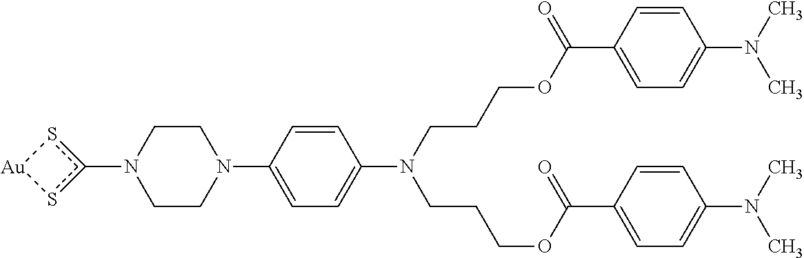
C1CN(C2=CC=C(N(CCCOC(=O)C3=CC=C(N(C)C)C=C3)CCCOC(=O)C3=CC=C(N(C)C)C=C3)C=C2)CCN1c1s[Au]s1
